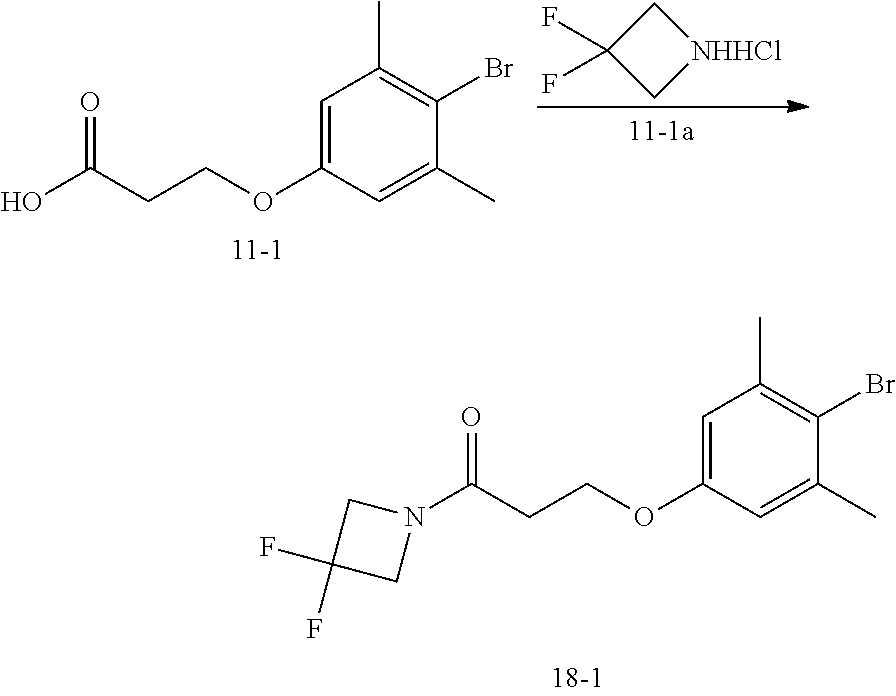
C1=C(OCCC(O)=O)C=C(C)C(Br)=C1C.C1(F)(F)C[NHHCl]C1.C1=C(OCCC(N2CC(F)(F)C2)=O)C=C(C)C(Br)=C1C
